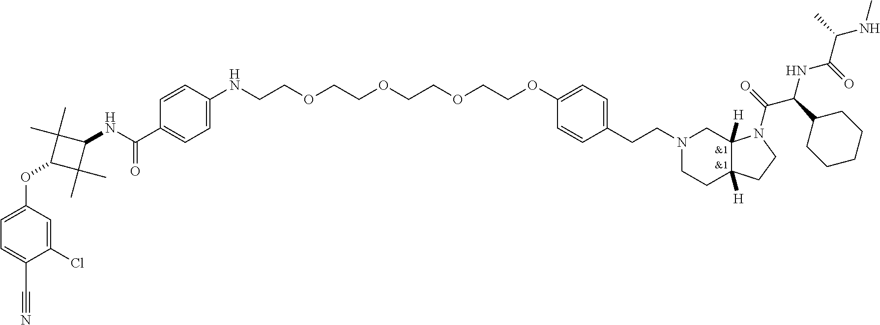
C(OCCOCCOC1=CC=C(CCN2CCC3([H])C([H])(C2)N(C(=O)C(C2CCCCC2)NC(C(C)NC)=O)CC3)C=C1)COCCNC1=CC=C(C(NC2C(C)(C)C(OC3=CC=C(C#N)C(Cl)=C3)C2(C)C)=O)C=C1
